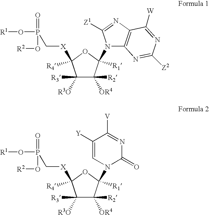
C1([R3])([R3O])C([R2])([OR4])C(N2C3=C(N=C2[Z1])C([W])=NC([Z2])=N3)([R1])OC1([X]CP(O[R2])(=O)O[R1])[R4].C1([R3])([R3O])C([R2])([OR4])C(N2C(=O)N=C([V])C([Y])=C2)([R1])OC1([X]CP(O[R2])(=O)O[R1])[R4]
